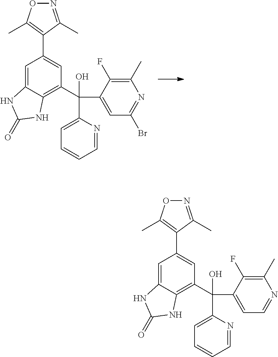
N1=C(C)C(C2=CC(C(C3=CC=CC=N3)(O)C3=CC(Br)=NC(C)=C3F)=C3C(=C2)NC(=O)N3)=C(C)O1.N1=C(C)C(C2=CC(C(C3=CC=CC=N3)(O)C3=CC=NC(C)=C3F)=C3C(=C2)NC(=O)N3)=C(C)O1
